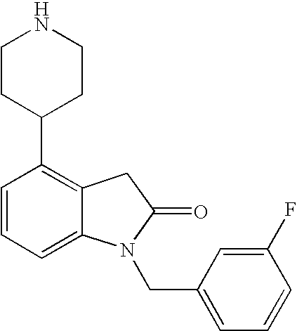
C1=CC=C2C(=C1C1CCNCC1)CC(=O)N2CC1=CC=CC(F)=C1
